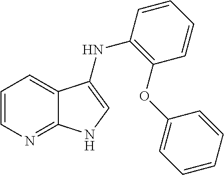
C1=CN=C2C(=C1)C(NC1=C(OC3=CC=CC=C3)C=CC=C1)=CN2
